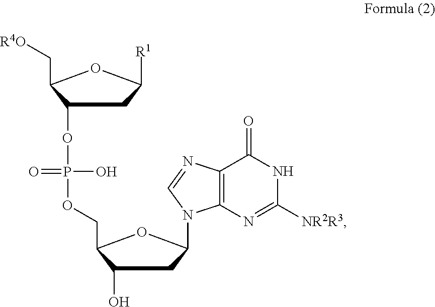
C1(OP(O)(=O)OCC2C(O)CC(N3C4=C(C(=O)NC([NR2R3])=N4)N=C3)O2)CC([R1])OC1C[R4O]
